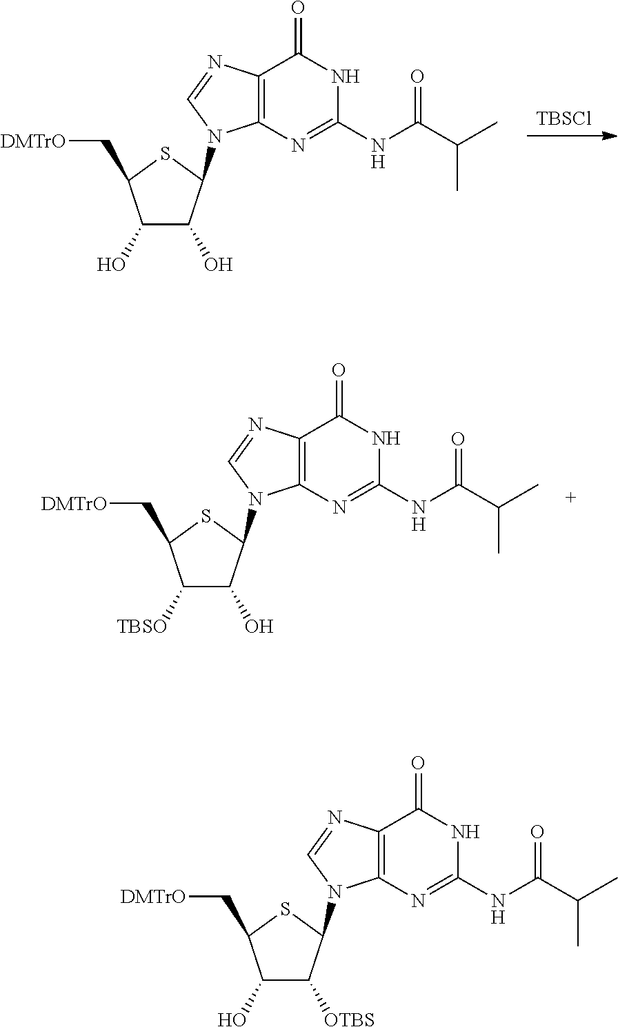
[TBSCl].C1(O)C(O)C(N2C3=C(N=C2)C(=O)NC(NC(C(C)C)=O)=N3)SC1C[DMTrO].C1([TBSO])C(O)C(N2C3=C(N=C2)C(=O)NC(NC(C(C)C)=O)=N3)SC1C[DMTrO].C1(O)C([OTBS])C(N2C3=C(N=C2)C(=O)NC(NC(C(C)C)=O)=N3)SC1C[DMTrO]
